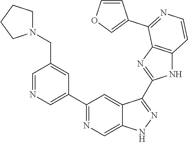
C1=NC=C(C2=NC=C3C(=C2)C(C2=NC4=C(N2)C=CN=C4C2=COC=C2)=NN3)C=C1CN1CCCC1
